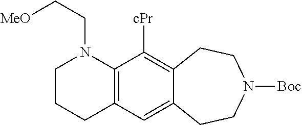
C12=C(C=C3C(=C1[cPr])CCN([Boc])CC3)CCCN2CC[MeO]
